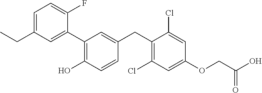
C1(C2=C(O)C=CC(CC3=C(Cl)C=C(OCC(O)=O)C=C3Cl)=C2)=CC(CC)=CC=C1F
